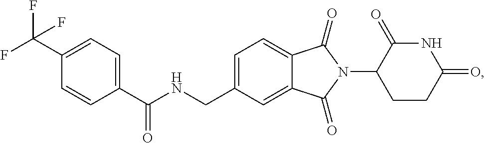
C1=C(CNC(C2=CC=C(C(F)(F)F)C=C2)=O)C=C2C(=C1)C(=O)N(C1CCC(=O)NC1=O)C2=O
